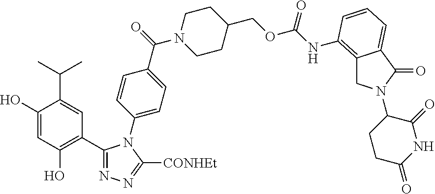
C1(O)=CC(O)=C(C2=NN=C([CONHEt])N2C2=CC=C(C(N3CCC(COC(NC4=C5CN(C6CCC(=O)NC6=O)C(=O)C5=CC=C4)=O)CC3)=O)C=C2)C=C1C(C)C
